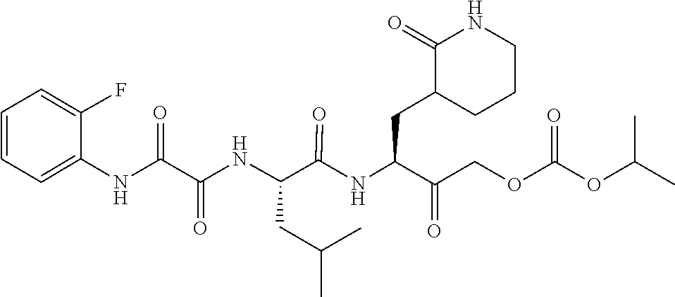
C(C(=O)COC(OC(C)C)=O)(CC1C(=O)NCCC1)NC(C(NC(C(NC1=CC=CC=C1F)=O)=O)CC(C)C)=O
